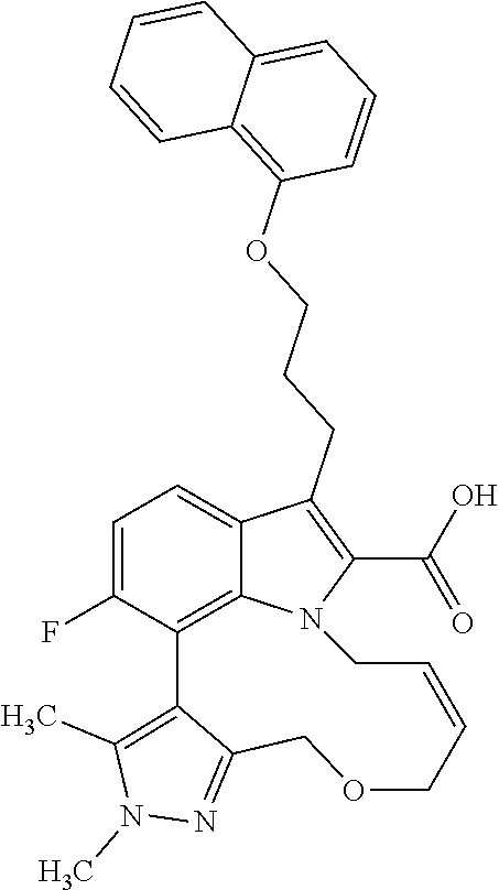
C1=C(F)C2=C3C(=C1)C(CCCOC1=C4C(=CC=C1)C=CC=C4)=C(C(O)=O)N3CC=CCOCC1=NN(C)C(C)=C21
